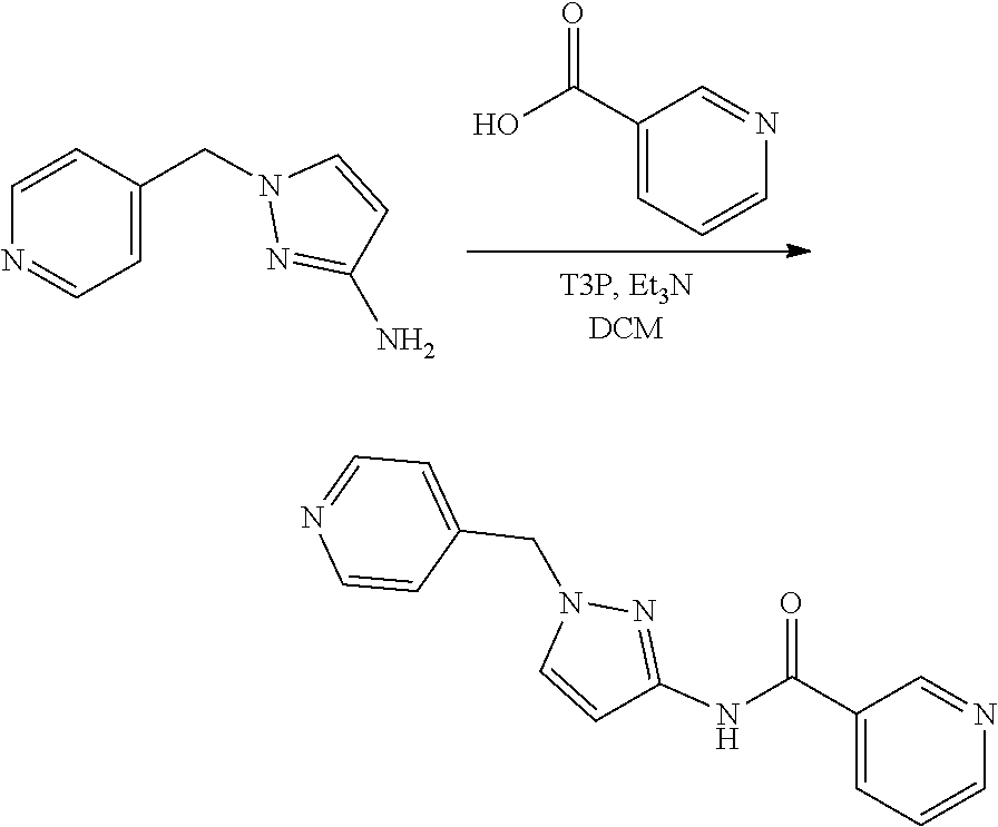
N1(CC2=CC=NC=C2)N=C(N)C=C1.C1=C(C(O)=O)C=NC=C1.C1=NC=CC(CN2C=CC(NC(C3=CC=CN=C3)=O)=N2)=C1
